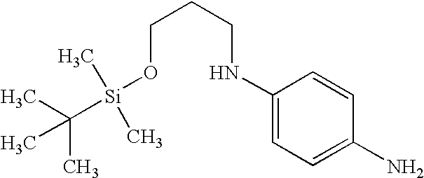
C1(N)=CC=C(NCCCO[Si](C(C)(C)C)(C)C)C=C1
